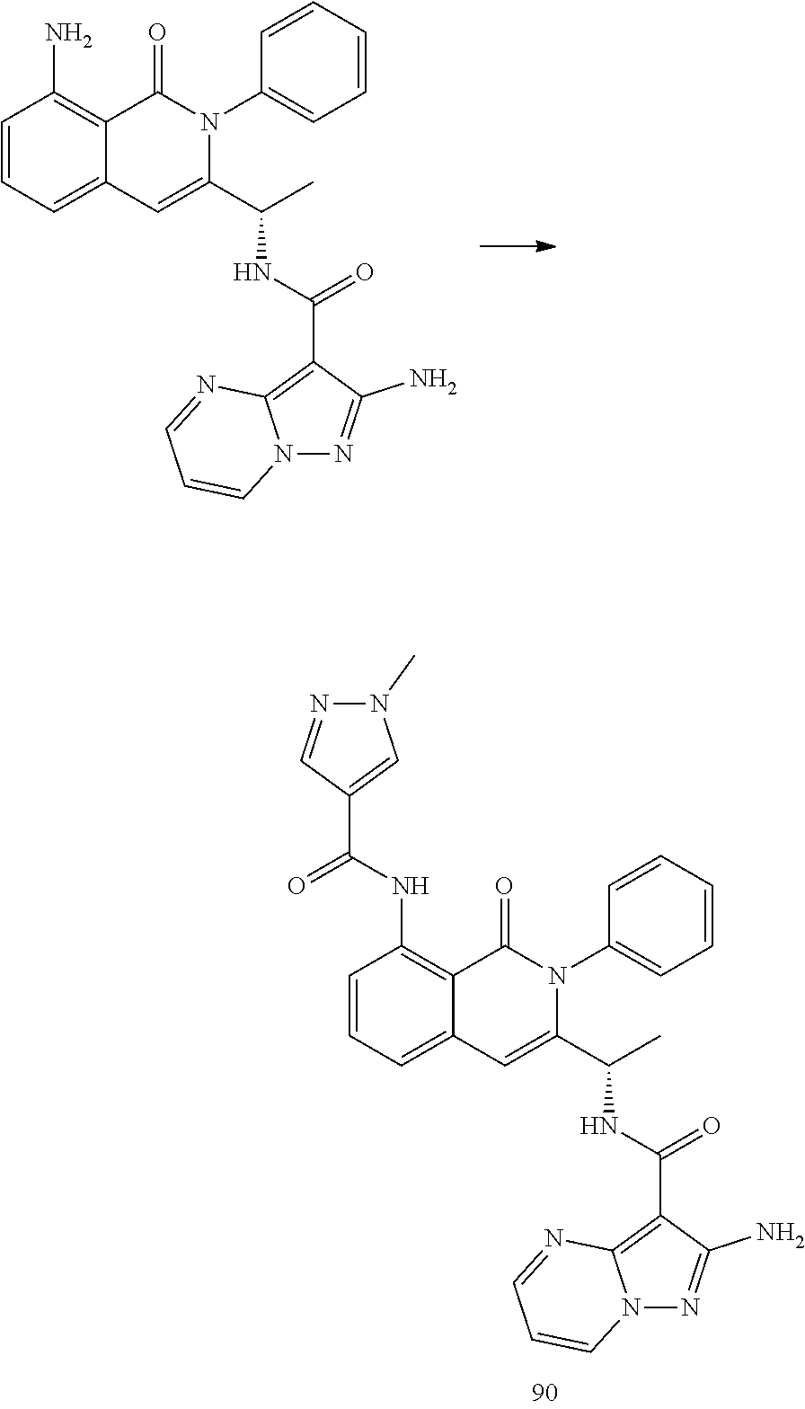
C12=C(N)C=CC=C1C=C(C(C)NC(C1=C3N(N=C1N)C=CC=N3)=O)N(C1=CC=CC=C1)C2=O.C12=C(NC(C3=CN(C)N=C3)=O)C=CC=C1C=C(C(C)NC(C1=C3N(N=C1N)C=CC=N3)=O)N(C1=CC=CC=C1)C2=O
